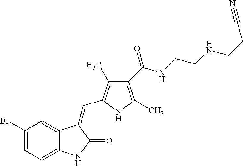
C1(Br)=CC=C2C(=C1)C(=CC1=C(C)C(C(NCCNCCC#N)=O)=C(C)N1)C(=O)N2
